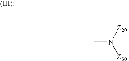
N([Z20])([Z30])C
